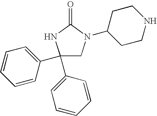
C1(C2=CC=CC=C2)(C2=CC=CC=C2)CN(C2CCNCC2)C(=O)N1
